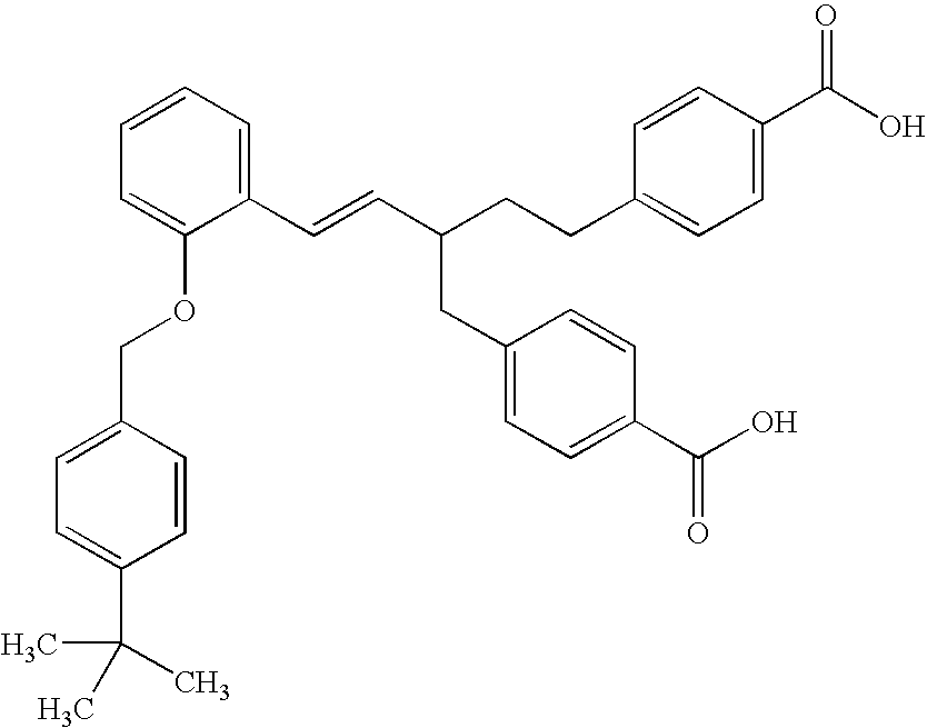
C(=CC(CCC1=CC=C(C(O)=O)C=C1)CC1=CC=C(C(O)=O)C=C1)C1=CC=CC=C1OCC1=CC=C(C(C)(C)C)C=C1
